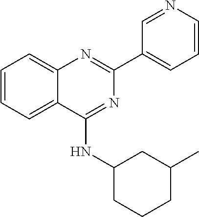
C1=CC=C2C(=C1)N=C(C1=CC=CN=C1)N=C2NC1CC(C)CCC1
